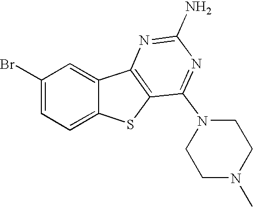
C1(Br)=CC=C2C(=C1)C1=C(S2)C(N2CCN(C)CC2)=NC(N)=N1
